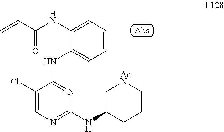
N(C1=NC(NC2CCC[AcN]C2)=NC=C1Cl)C1=CC=CC=C1NC(C=C)=O
